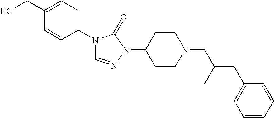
C1(N2C=NN(C3CCN(CC(=CC4=CC=CC=C4)C)CC3)C2=O)=CC=C(CO)C=C1
